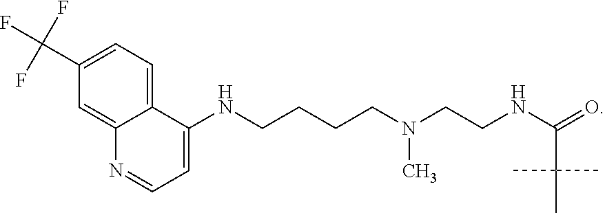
C12=CC=C(C(F)(F)F)C=C1N=CC=C2NCCCCN(CCNC(=O)C(C)(C)C)C
